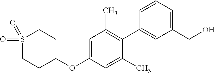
S1(=O)(=O)CCC(OC2=CC(C)=C(C3=CC(CO)=CC=C3)C(C)=C2)CC1
